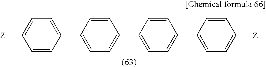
[Z]C1=CC=C(C2=CC=C(C3=CC=C(C4=CC=C([Z])C=C4)C=C3)C=C2)C=C1
